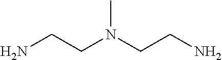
NCCN(CCN)C
